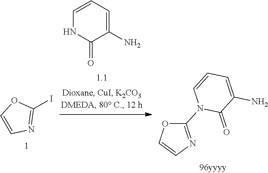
C1=CN=C(I)O1.C1=CC=C(N)C(=O)N1.C1(N2C(=O)C(N)=CC=C2)=NC=CO1
